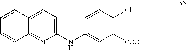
C1(NC2=CC([COOH])=C(Cl)C=C2)=CC=C2C(=N1)C=CC=C2
